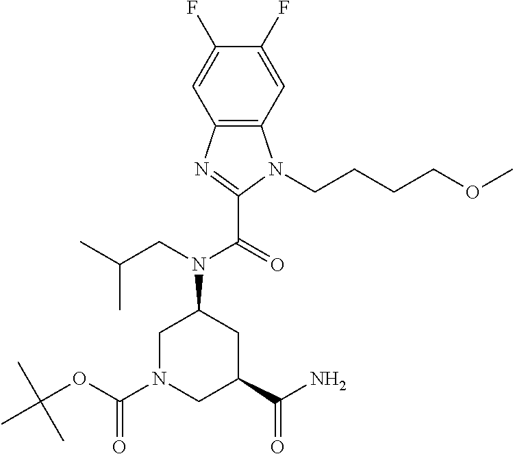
C12=C(C=C(F)C(F)=C1)N(CCCCOC)C(C(N(C1CN(C(OC(C)(C)C)=O)CC(C(N)=O)C1)CC(C)C)=O)=N2
